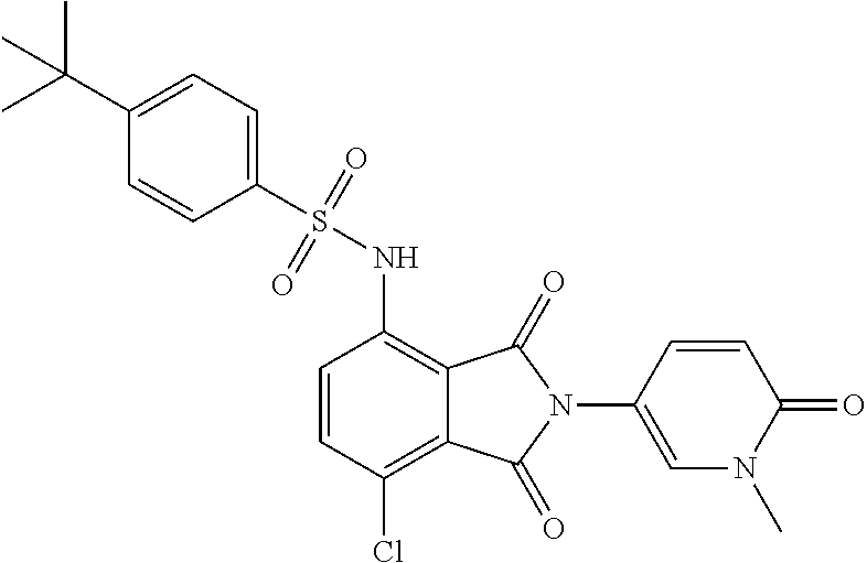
C1=CC(Cl)=C2C(=C1NS(=O)(=O)C1=CC=C(C(C)(C)C)C=C1)C(=O)N(C1=CN(C)C(=O)C=C1)C2=O
